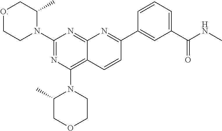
C1(C(NC)=O)=CC=CC(C2=NC3=NC(N4C(C)COCC4)=NC(N4C(C)COCC4)=C3C=C2)=C1
